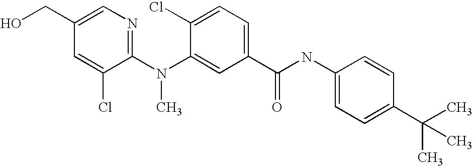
C1(CO)=CN=C(N(C2=CC(C(NC3=CC=C(C(C)(C)C)C=C3)=O)=CC=C2Cl)C)C(Cl)=C1
